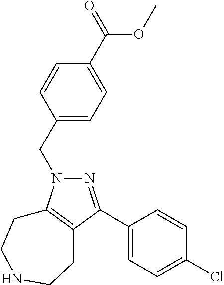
N1=C(C2=CC=C(Cl)C=C2)C2=C(N1CC1=CC=C(C(=O)OC)C=C1)CCNCC2
